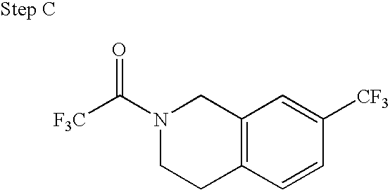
N1(C(=O)[F3C])CCC2=C(C1)C=C([CF3])C=C2
